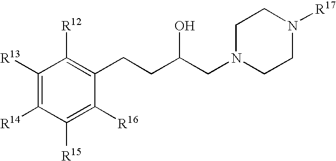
C1([R13])=C([R14])C([R15])=C([R16])C(CCC(CN2CCN([R17])CC2)O)=C1[R12]
